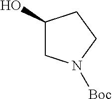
C1(O)CN([Boc])CC1
